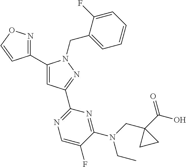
C1(C2=NOC=C2)=CC(C2=NC=C(F)C(N(CC)CC3(C(O)=O)CC3)=N2)=NN1CC1=CC=CC=C1F
